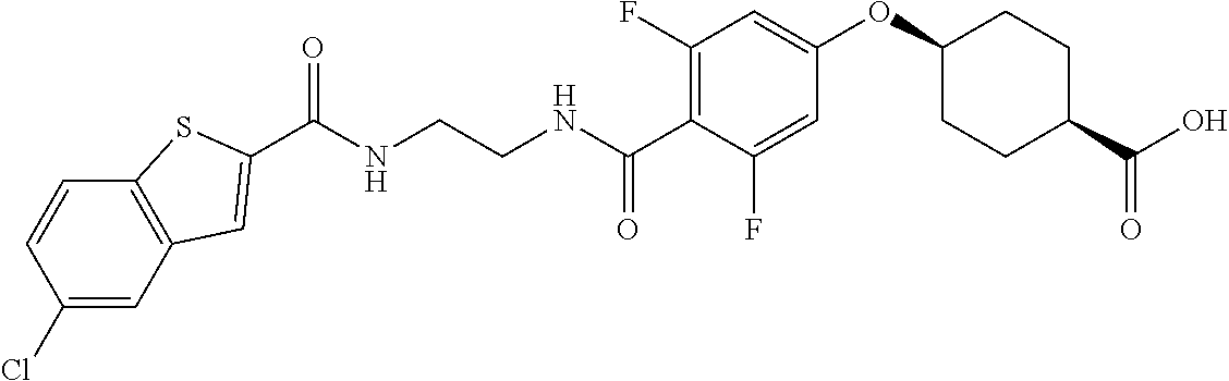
C(NCCNC(C1=C(F)C=C(OC2CCC(C(O)=O)CC2)C=C1F)=O)(=O)C1=CC2=C(C=CC(Cl)=C2)S1
